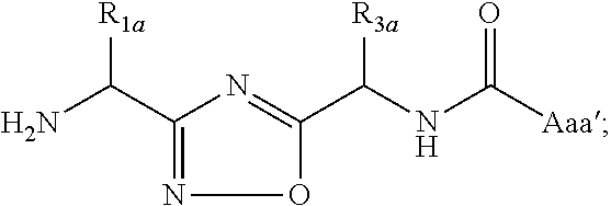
C1(C(N)[R1a])=NOC(C(NC([Aaa])=O)[R3a])=N1
